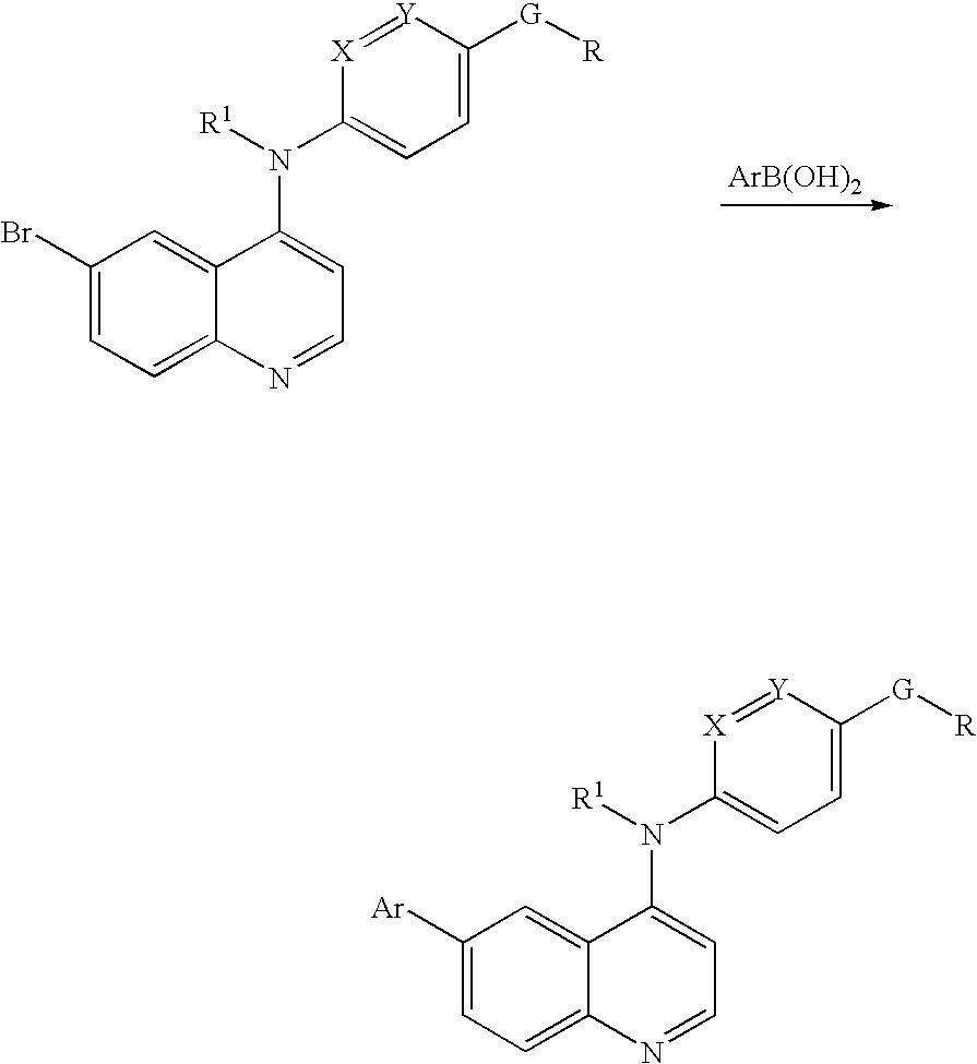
C1(N(C2=CC=NC3=CC=C(Br)C=C32)[R1])=CC=C([G][R])[Y]=[X]1.[ArB(OH)2].C1(N(C2=CC=NC3=CC=C([Ar])C=C32)[R1])=CC=C([G][R])[Y]=[X]1
